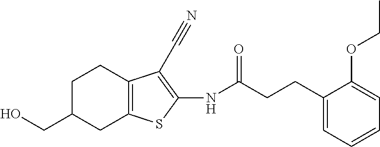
OCC1CC2=C(CC1)C(C#N)=C(NC(CCC1=CC=CC=C1OCC)=O)S2
